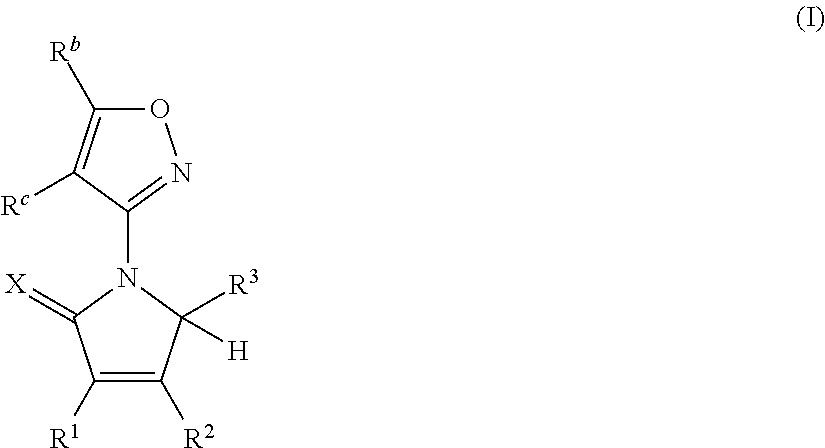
O1C([Rb])=C([Rc])C(N2C(=[X])C([R1])=C([R2])C2([R3])[H])=N1
